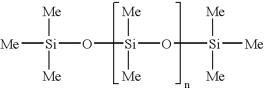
[Me][Si]([Me])([Me])O[Si](O[Si]([Me])([Me])[Me])([Me])[Me]
